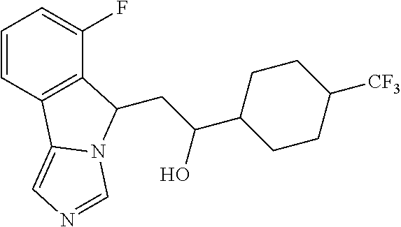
C(C(O)C1CCC([CF3])CC1)C1C2=C(C=CC=C2F)C2=CN=CN21
